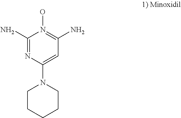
C1(N)=NC(N2CCCCC2)=CC(N)=N1O
